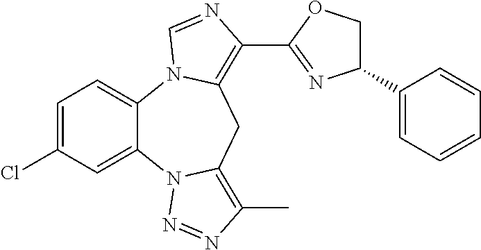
C1=C(Cl)C=C2C(=C1)N1C(=C(C3=NC(C4=CC=CC=C4)CO3)N=C1)CC1=C(C)N=NN21
